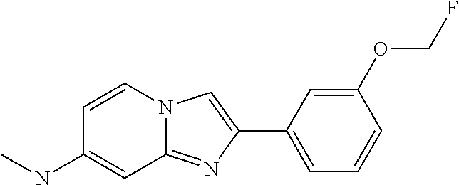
C1=CC(OCF)=CC(C2=CN3C(=N2)C=C(NC)C=C3)=C1
